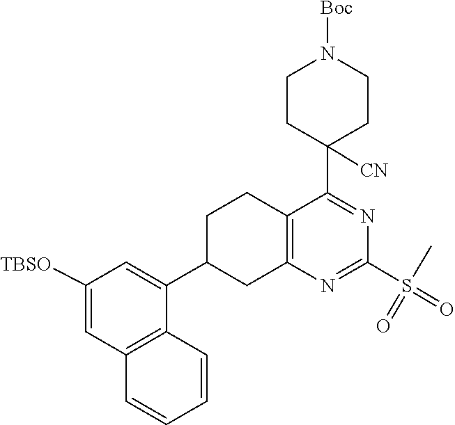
S(=O)(C)(=O)C1=NC2=C(C(C3([CN])CCN([Boc])CC3)=N1)CCC(C1=CC([TBSO])=CC3=C1C=CC=C3)C2
